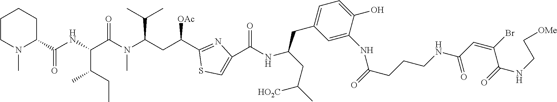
C1CN(C)C(C(NC(C(N(C)C(C(C)C)CC(C2=NC(C(NC(CC3=CC=C(O)C(NC(=O)CCCNC(C=C(Br)C(=O)NCC[OMe])=O)=C3)CC(C)[HO2C])=O)=CS2)[OAc])=O)C(CC)C)=O)CC1
